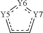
c1c[Y7]:[Y6]:[Y5]1
